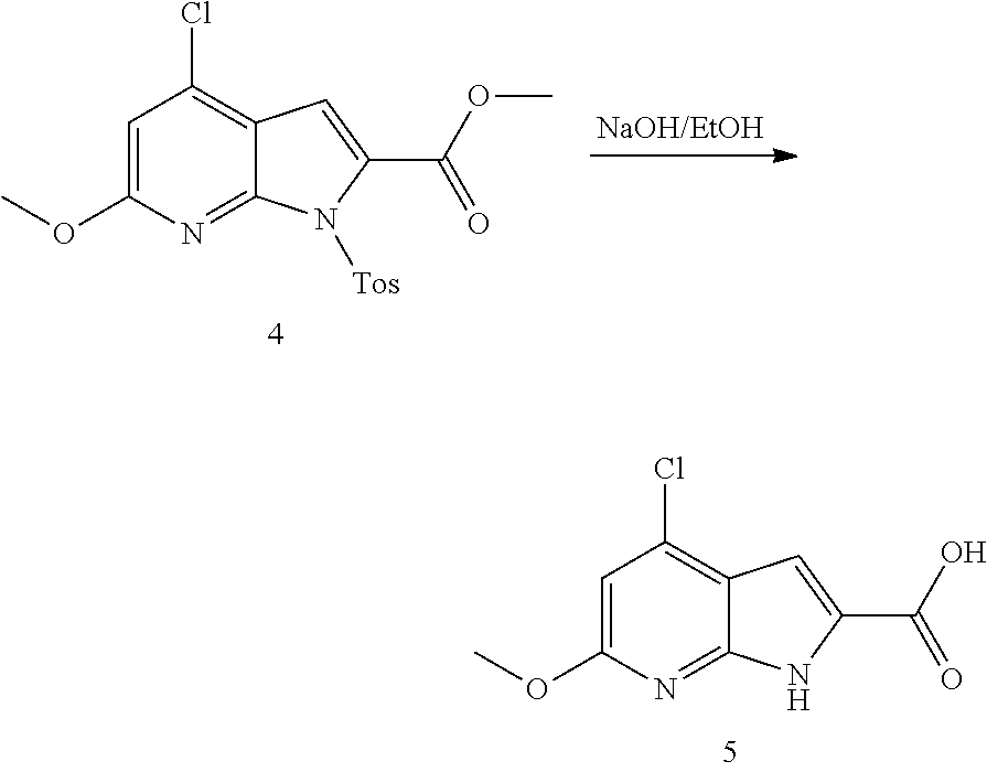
C1=C(OC)N=C2C(=C1Cl)C=C(C(=O)OC)N2[Tos].C1=C(OC)N=C2C(=C1Cl)C=C(C(=O)O)N2
